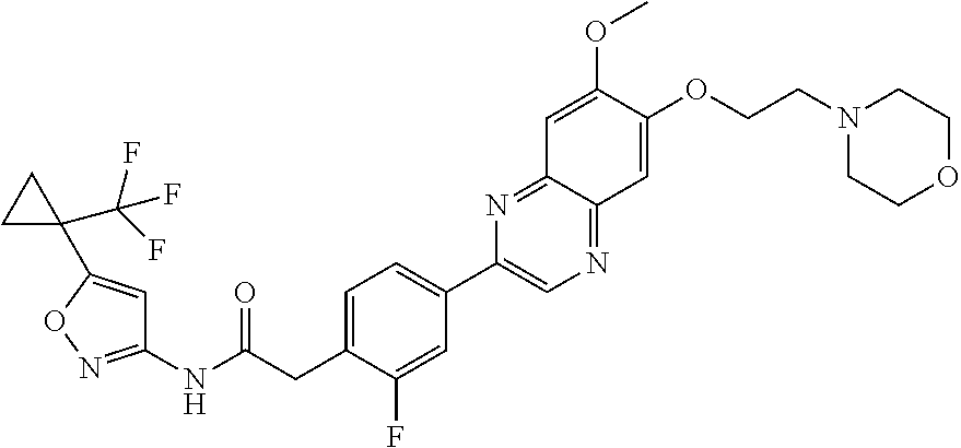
C1=C(CC(NC2=NOC(C3(C(F)(F)F)CC3)=C2)=O)C(F)=CC(C2=CN=C3C(=N2)C=C(OC)C(OCCN2CCOCC2)=C3)=C1
